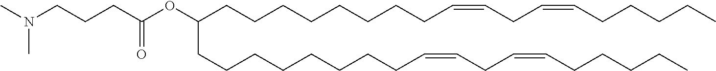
CN(CCCC(OC(CCCCCCCCC=CCC=CCCCCC)CCCCCCCCC=CCC=CCCCCC)=O)C
